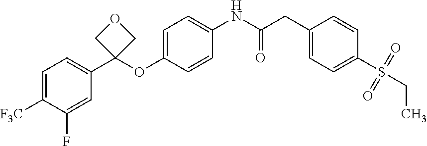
C1=CC(OC2(C3=CC=C([F3C])C(F)=C3)COC2)=CC=C1NC(CC1=CC=C(S(CC)(=O)=O)C=C1)=O
